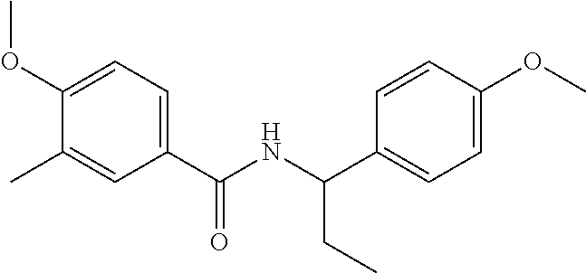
C1=C(C(NC(C2=CC=C(OC)C=C2)CC)=O)C=C(C)C(OC)=C1
